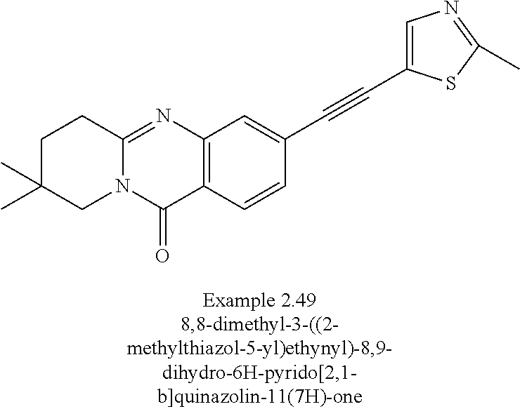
C1C(C)(C)CN2C(=NC3=C(C2=O)C=CC(C#CC2=CN=C(C)S2)=C3)C1
